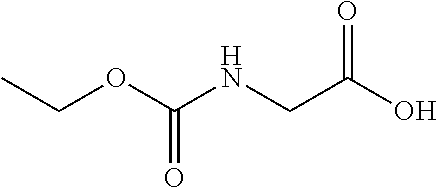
CCOC(NCC(O)=O)=O
